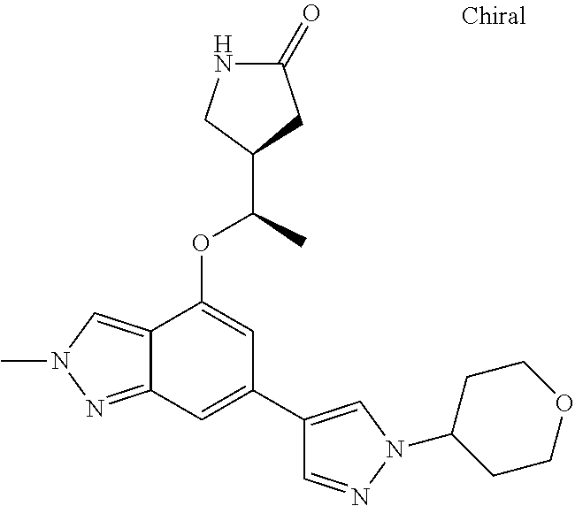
N1C(=O)CC(C(C)OC2=CC(C3=CN(C4CCOCC4)N=C3)=CC3=NN(C)C=C23)C1
